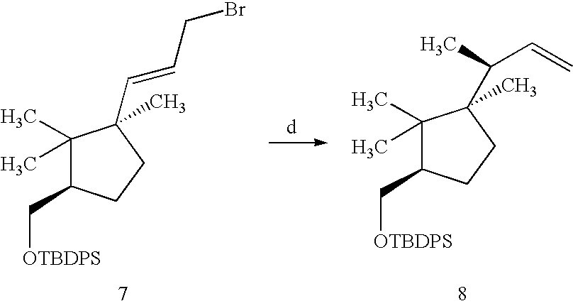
C1(C)(C)C(C[OTBDPS])CCC1(C=CCBr)C.C1(C)(C)C(C[OTBDPS])CCC1(C(C)C=C)C
